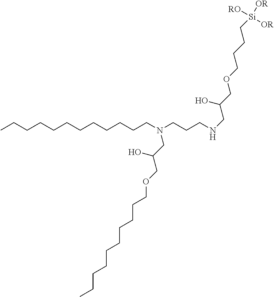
CCCCCCCCCCCCN(CCCNCC(COCCCC[Si]([OR])([RO])[OR])O)CC(COCCCCCCCCCC)O
